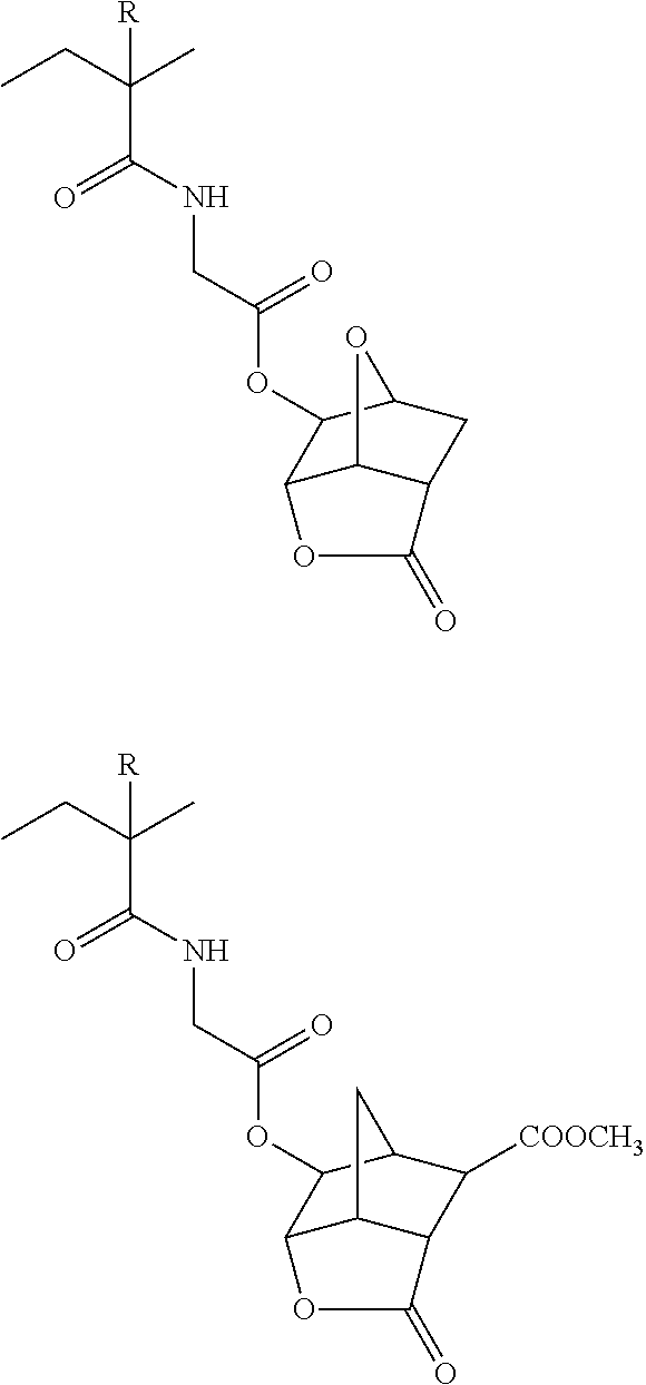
C(C([R])(C)CC)(NCC(OC1C2C3C(CC1O3)C(=O)O2)=O)=O.C(C([R])(C)CC)(NCC(OC1C2C3C(C([COOCH3])C1C3)C(=O)O2)=O)=O
